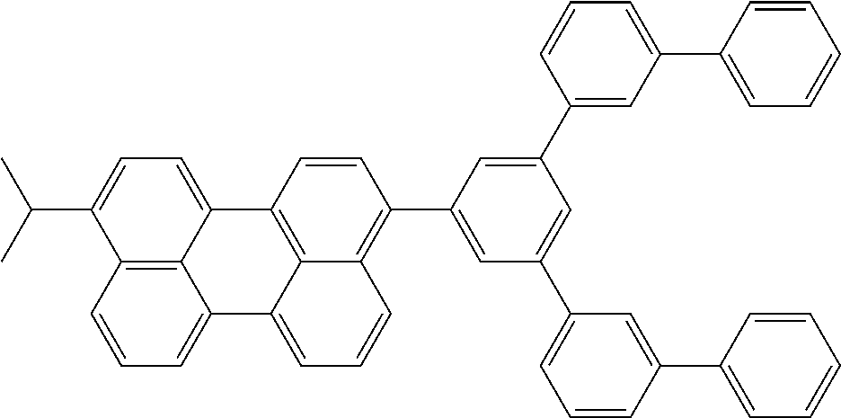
C1(C(C)C)=CC=C2C3=C1C=CC=C3C1=CC=CC3=C(C4=CC(C5=CC=CC(C6=CC=CC=C6)=C5)=CC(C5=CC(C6=CC=CC=C6)=CC=C5)=C4)C=CC2=C13
